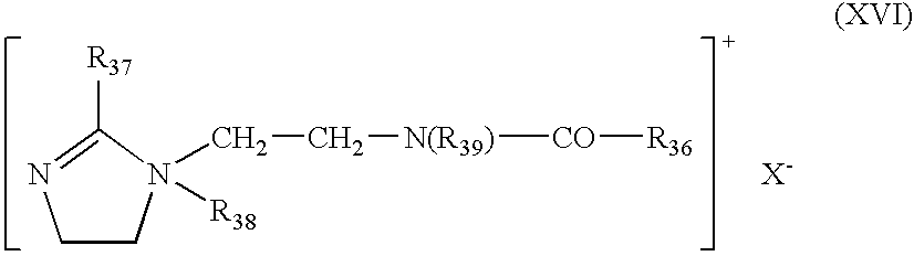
C1CN([R38])(CC[N(R39)][CO][R36])C([R37])=N1.[X-]
